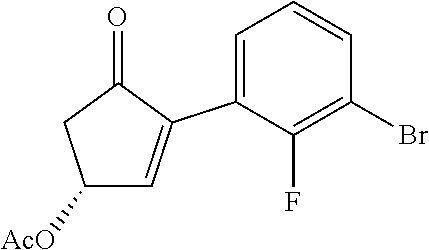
C1([AcO])C=C(C2=CC=CC(Br)=C2F)C(=O)C1
